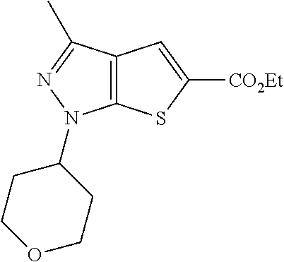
C12=C(C(C)=NN1C1CCOCC1)C=C([CO2Et])S2
